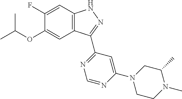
O(C1=CC2=C(C=C1F)NN=C2C1=NC=NC(N2CCN(C)C(C)C2)=C1)C(C)C
